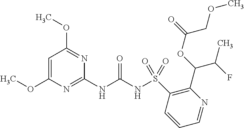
COC1=CC(OC)=NC(NC(NS(=O)(C2=C(C(C(C)F)OC(COC)=O)N=CC=C2)=O)=O)=N1
